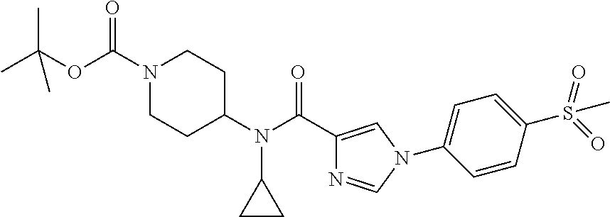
O(C(N1CCC(N(C2CC2)C(C2=CN(C3=CC=C(S(C)(=O)=O)C=C3)C=N2)=O)CC1)=O)C(C)(C)C
